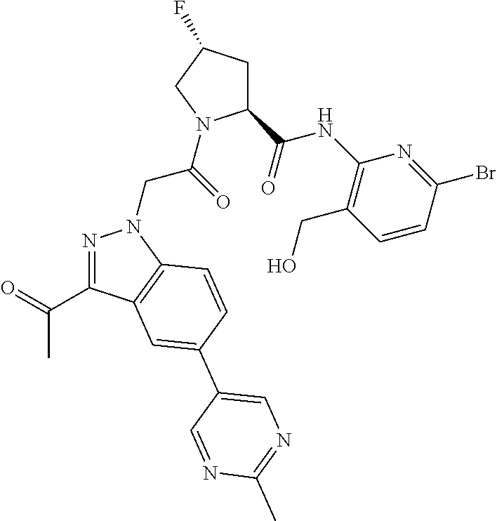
N1=C(C(=O)C)C2=C(N1CC(=O)N1C(C(NC3=C(CO)C=CC(Br)=N3)=O)CC(F)C1)C=CC(C1=CN=C(C)N=C1)=C2
